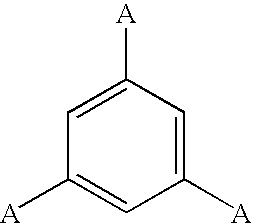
C1([A])=CC([A])=CC([A])=C1
